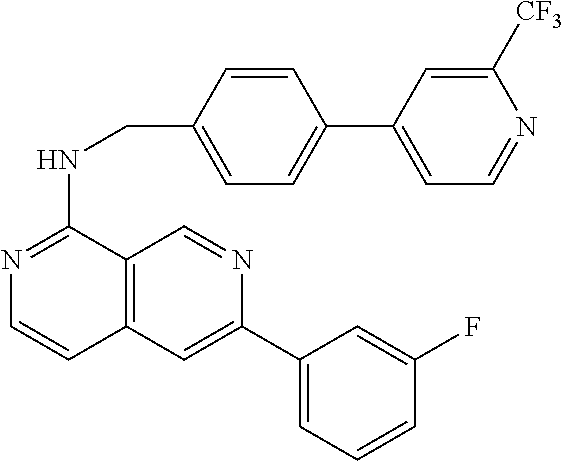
C1=CC(CNC2=NC=CC3=C2C=NC(C2=CC=CC(F)=C2)=C3)=CC=C1C1=CC=NC([CF3])=C1
